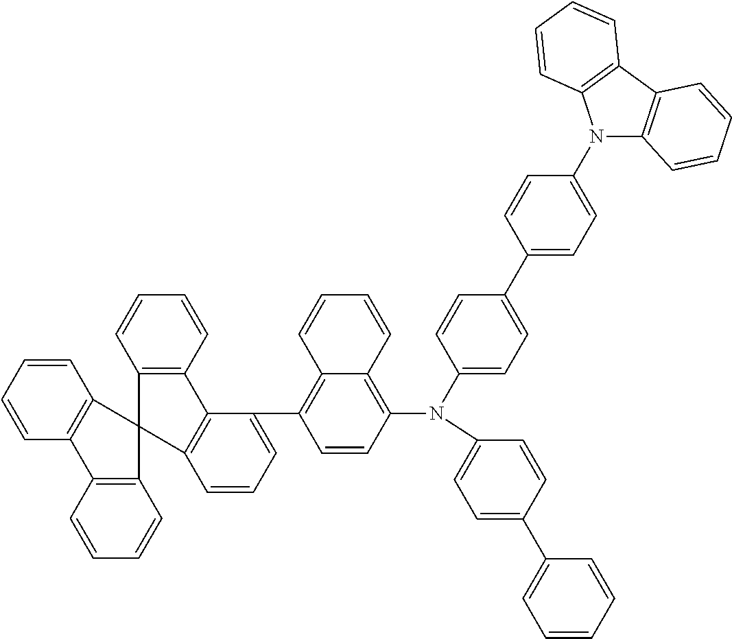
C1(C2=CC=CC=C2)=CC=C(N(C2=CC=C(C3=CC=C(N4C5=C(C6=C4C=CC=C6)C=CC=C5)C=C3)C=C2)C2=C3C(=C(C4=CC=CC5=C4C4=C(C=CC=C4)C54C5=C(C=CC=C5)C5=C4C=CC=C5)C=C2)C=CC=C3)C=C1
